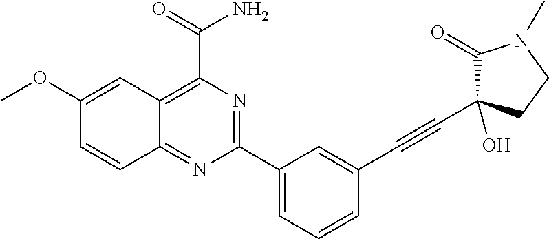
C1(C2=CC=CC(C#CC3(O)C(=O)N(C)CC3)=C2)=NC(C(=O)N)=C2C(=N1)C=CC(OC)=C2
